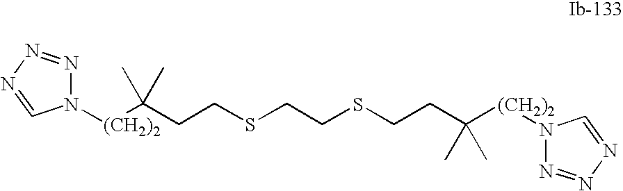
N1([(CH2)2]C(CCSCCSCCC([(CH2)2]N2N=NN=C2)(C)C)(C)C)N=NN=C1
